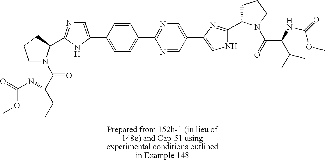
C1=NC(C2=CC=C(C3=CN=C(C4N(C(C(C(C)C)NC(=O)OC)=O)CCC4)N3)C=C2)=NC=C1C1=CNC(C2CCCN2C(=O)C(C(C)C)NC(=O)OC)=N1
